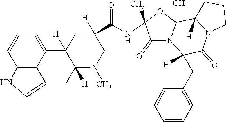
C12=C3C(=CC=C1)C1([H])C([H])(CC3=CN2)N(C)CC(C(NC2(C)C(=O)N3C(O)(O2)C2([H])N(C(=O)C3(CC3=CC=CC=C3)[H])CCC2)=O)([H])C1
